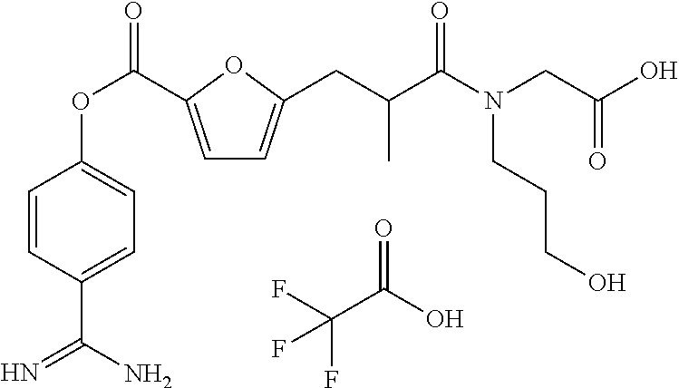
C1=C(C(OC2=CC=C(C(N)=N)C=C2)=O)OC(CC(C(N(CC(O)=O)CCCO)=O)C)=C1.FC(C(O)=O)(F)F
